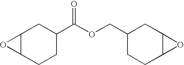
O(CC1CCC2C(C1)O2)C(=O)C1CC2C(CC1)O2
